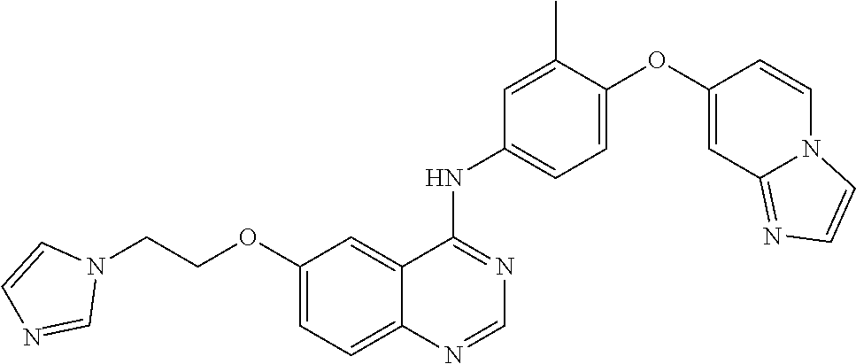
C1=C(OC2=CC3=NC=CN3C=C2)C(C)=CC(NC2=NC=NC3=CC=C(OCCN4C=CN=C4)C=C23)=C1
